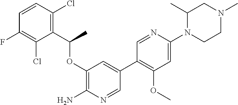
C1(OC(C2=C(Cl)C=CC(F)=C2Cl)C)=C(N)N=CC(C2=C(OC)C=C(N3CCN(C)CC3C)N=C2)=C1
